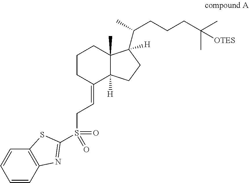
C1CC(=CCS(C2=NC3=C(C=CC=C3)S2)(=O)=O)C2([H])C(C)(C1)C(C(C)CCCC(C)(C)[OTES])([H])CC2
